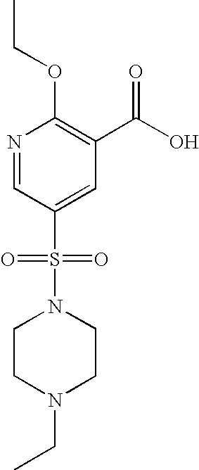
N1=CC(S(=O)(=O)N2CCN(CC)CC2)=CC(C(O)=O)=C1OCC
